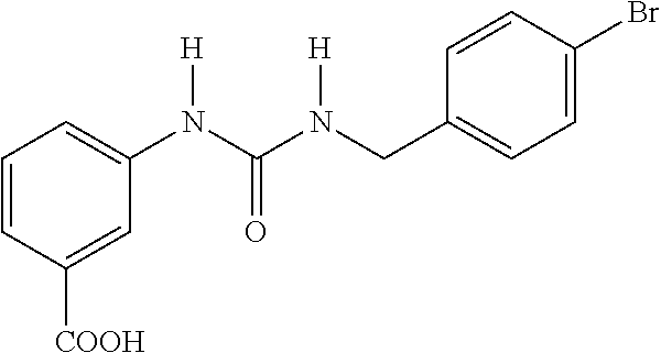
C1=CC([COOH])=CC(N(C(N([H])CC2=CC=C(Br)C=C2)=O)[H])=C1
